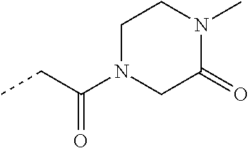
CCC(=O)N1CC(=O)N(C)CC1
